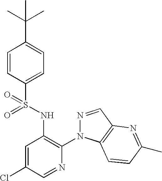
C1=CC(S(NC2=C(N3N=CC4=C3C=CC(C)=N4)N=CC(Cl)=C2)(=O)=O)=CC=C1C(C)(C)C
